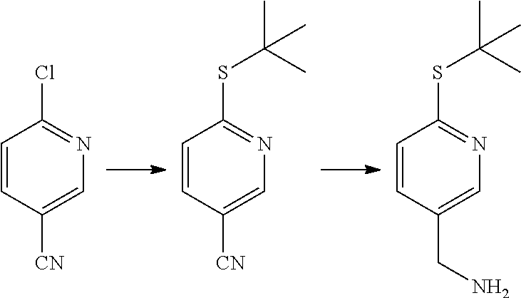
C1=CC([CN])=CN=C1Cl.C1=CC([CN])=CN=C1SC(C)(C)C.C1=CC(CN)=CN=C1SC(C)(C)C
